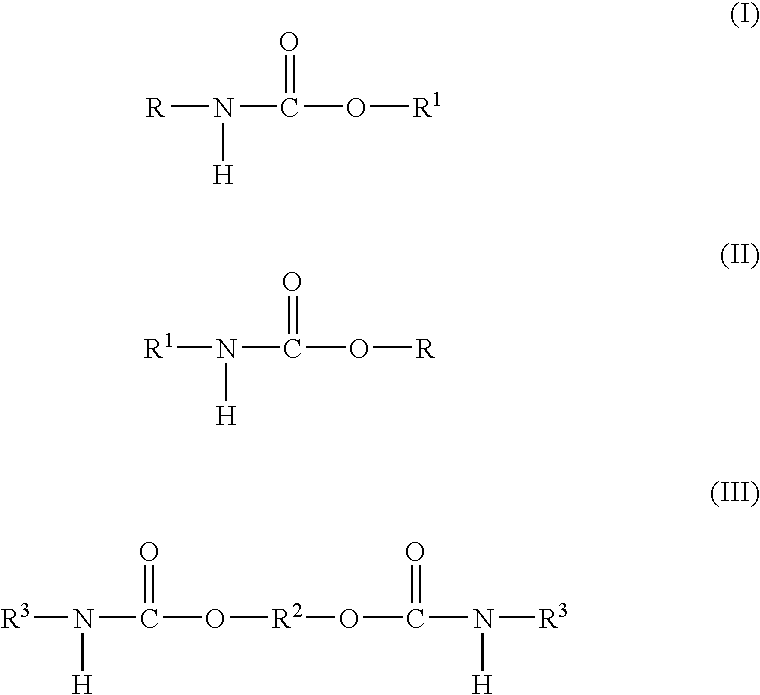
[R]N(C(O[R1])=O)[H].[R1]N(C(O[R])=O)[H].[R3]N(C(O[R2]OC(N([H])[R3])=O)=O)[H]
